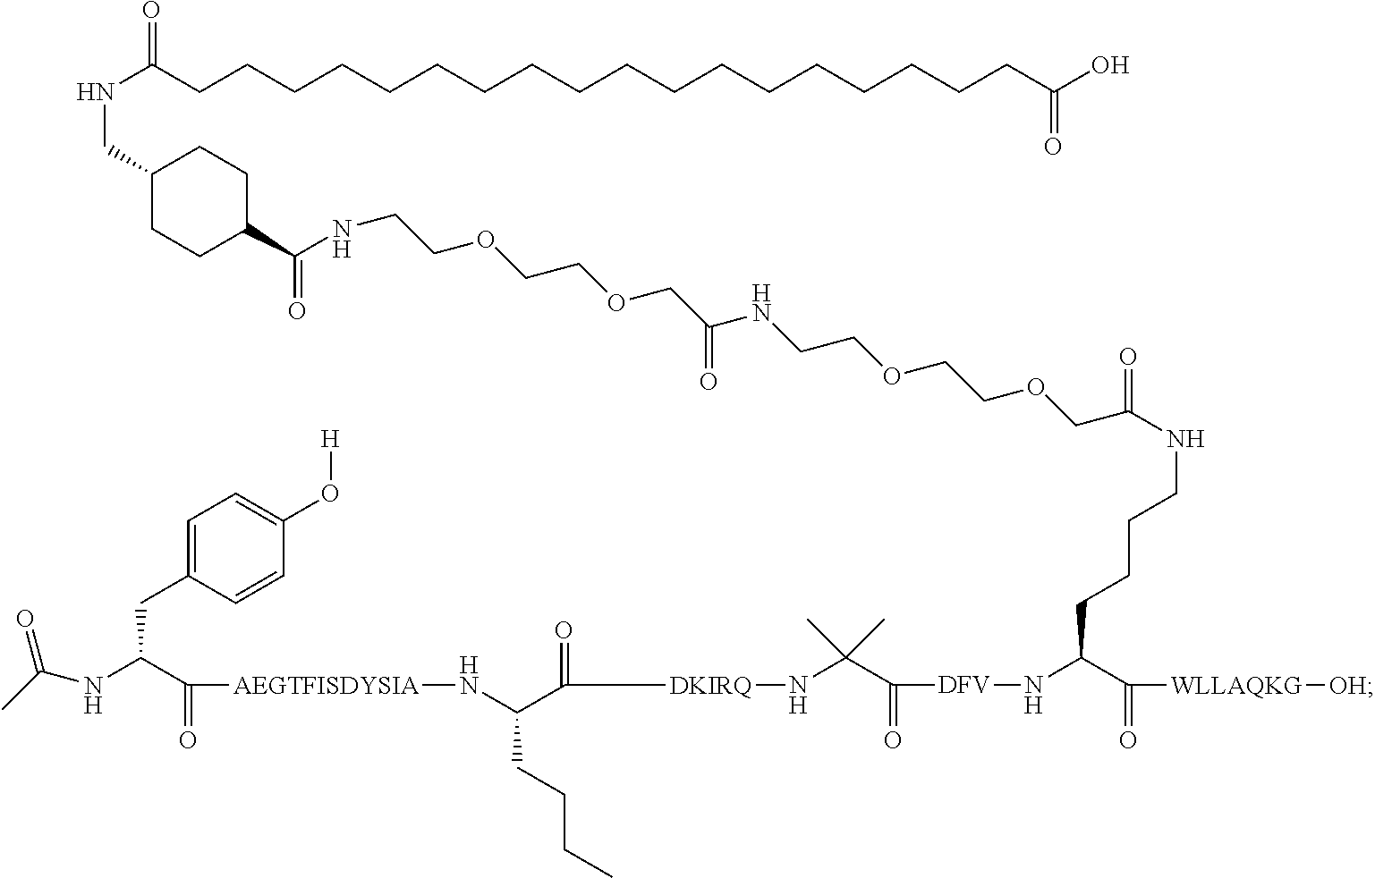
C(=O)(NCCCCC(C(=O)[WLLAQKG][OH])N[DFV]C(C(N[DKIRQ]C(C(CCCC)N[AEGTFISDYSIA]C(C(NC(C)=O)CC1=CC=C(O[H])C=C1)=O)=O)(C)C)=O)COCCOCCNC(COCCOCCNC(C1CCC(CNC(CCCCCCCCCCCCCCCCCCC(O)=O)=O)CC1)=O)=O
